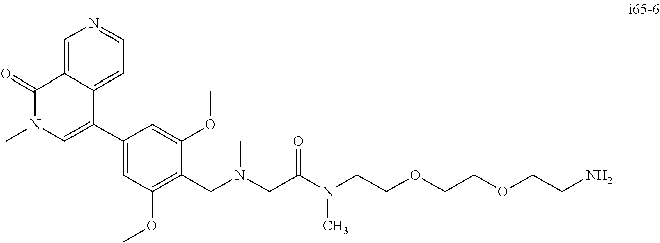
C1=C2C(=CC=N1)C(C1=CC(OC)=C(CN(CC(N(CCOCCOCCN)C)=O)C)C(OC)=C1)=CN(C)C2=O
